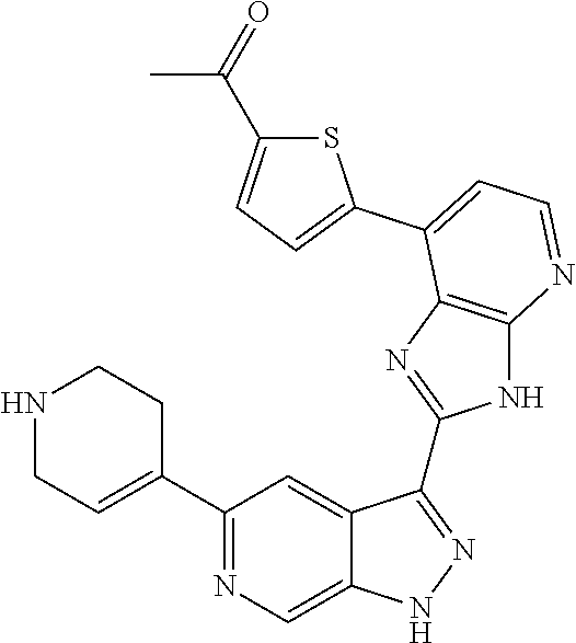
C1(C2=NC=C3C(=C2)C(C2=NC4=C(N2)N=CC=C4C2=CC=C(C(=O)C)S2)=NN3)=CCNCC1
